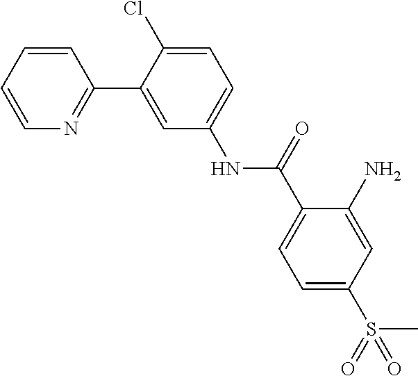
C1=CC=CN=C1C1=CC(NC(C2=CC=C(S(=O)(C)=O)C=C2N)=O)=CC=C1Cl
